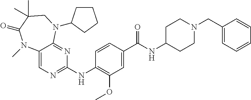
C1(NC2=C(OC)C=C(C(NC3CCN(CC4=CC=CC=C4)CC3)=O)C=C2)=NC=C2C(=N1)N(C1CCCC1)CC(C)(C)C(=O)N2C
